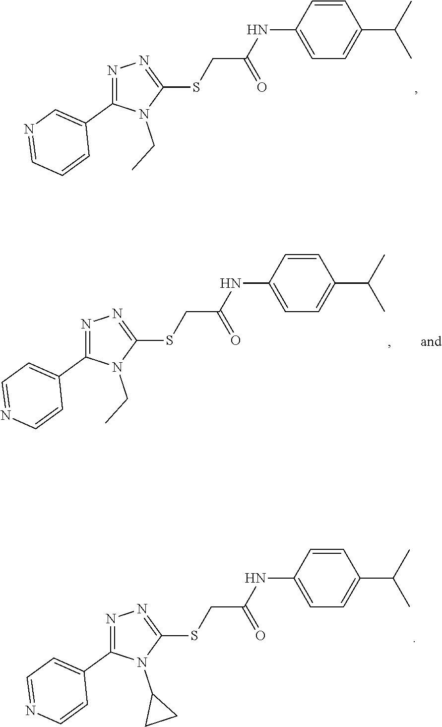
C1=CC(NC(CSC2=NN=C(C3=CN=CC=C3)N2CC)=O)=CC=C1C(C)C.C1=CC(NC(CSC2=NN=C(C3=CC=NC=C3)N2CC)=O)=CC=C1C(C)C.C1=CC(NC(CSC2=NN=C(C3=CC=NC=C3)N2C2CC2)=O)=CC=C1C(C)C
